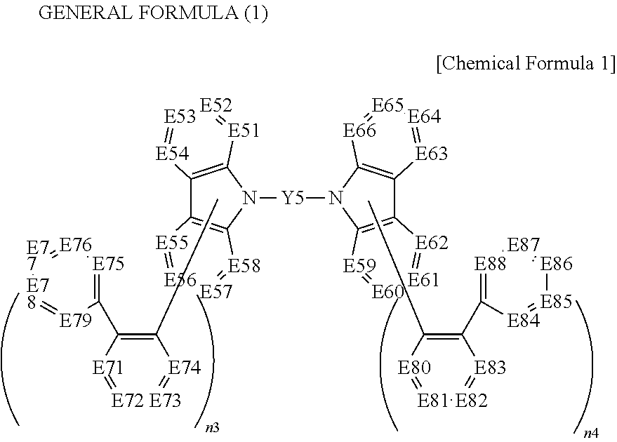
[E77]1=[E76][E75]=C(C2=C(C)[E74]=[E73][E72]=[E71]2)[E79]=[E78]1.C12=C(N([Y5]N3C4=C(C5=C3[E66]=[E65][E64]=[E63]5)[E62]=[E61][E60]=[E59]4)C3=C1[E55]=[E56][E57]=[E58]3)[E51]=[E52][E53]=[E54]2.[E86]1=[E87][E88]=C(C2=C(C)[E80]=[E81][E82]=[E83]2)[E84]=[E85]1
